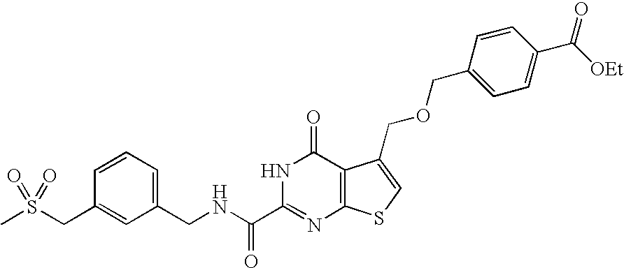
C1(CNC(C2=NC3=C(C(=O)N2)C(COCC2=CC=C(C([OEt])=O)C=C2)=CS3)=O)=CC=CC(CS(C)(=O)=O)=C1
